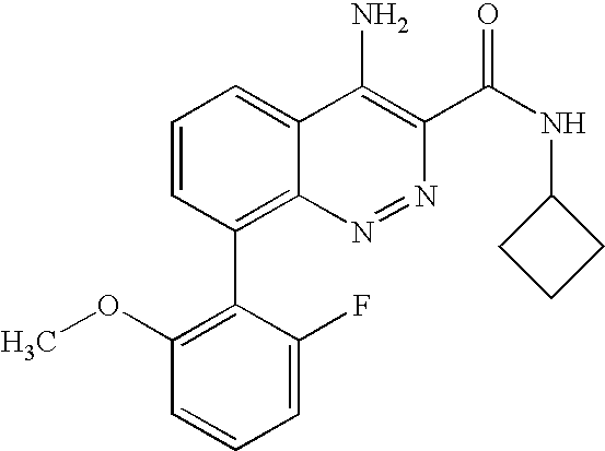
C1=CC(C2=C(OC)C=CC=C2F)=C2C(=C1)C(N)=C(C(NC1CCC1)=O)N=N2
